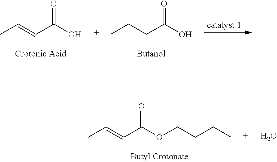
CC=CC(O)=O.CCCC(O)=O.CC=CC(OCCCC)=O.O
